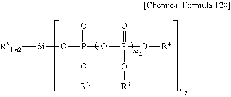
[R54-n2][Si]OP(O[R2])(=O)OP(=O)(O[R3])O[R4]
